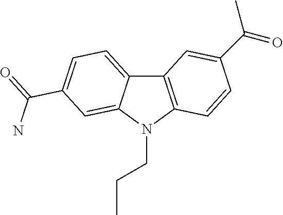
C12=CC=C(C(=O)N)C=C1N(CCC)C1=C2C=C(C(=O)C)C=C1
